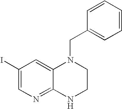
C1(I)=CN=C2C(=C1)N(CC1=CC=CC=C1)CCN2
